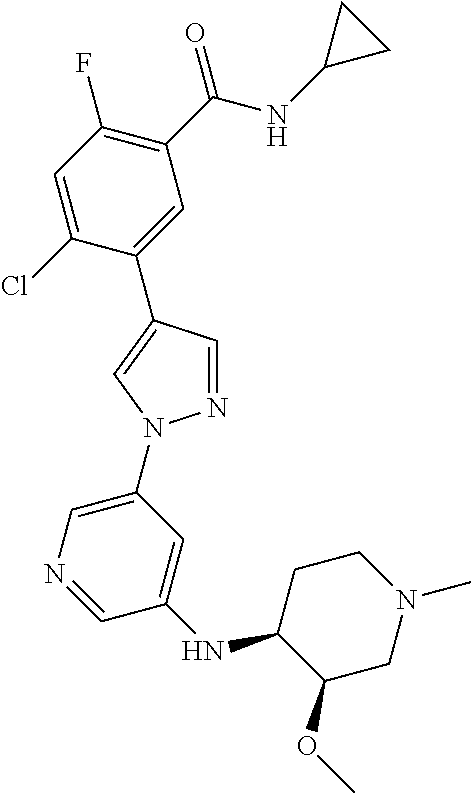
C1(C(NC2CC2)=O)=C(F)C=C(Cl)C(C2=CN(C3=CN=CC(NC4C(OC)CN(C)CC4)=C3)N=C2)=C1
